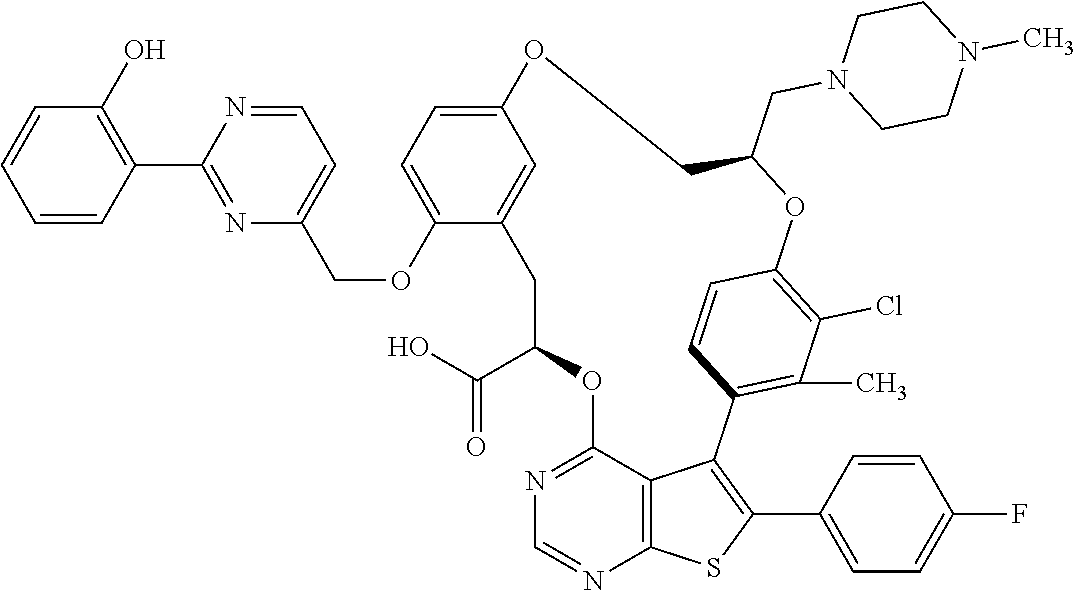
C1C(C(O)=O)OC2=NC=NC3=C2C(=C(C2=CC=C(F)C=C2)S3)C2=C(C)C(Cl)=C(C=C2)OC(CN2CCN(C)CC2)COC2=CC=C(OCC3=CC=NC(C4=C(O)C=CC=C4)=N3)C1=C2
